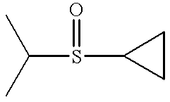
C(S(C1CC1)=O)(C)C
